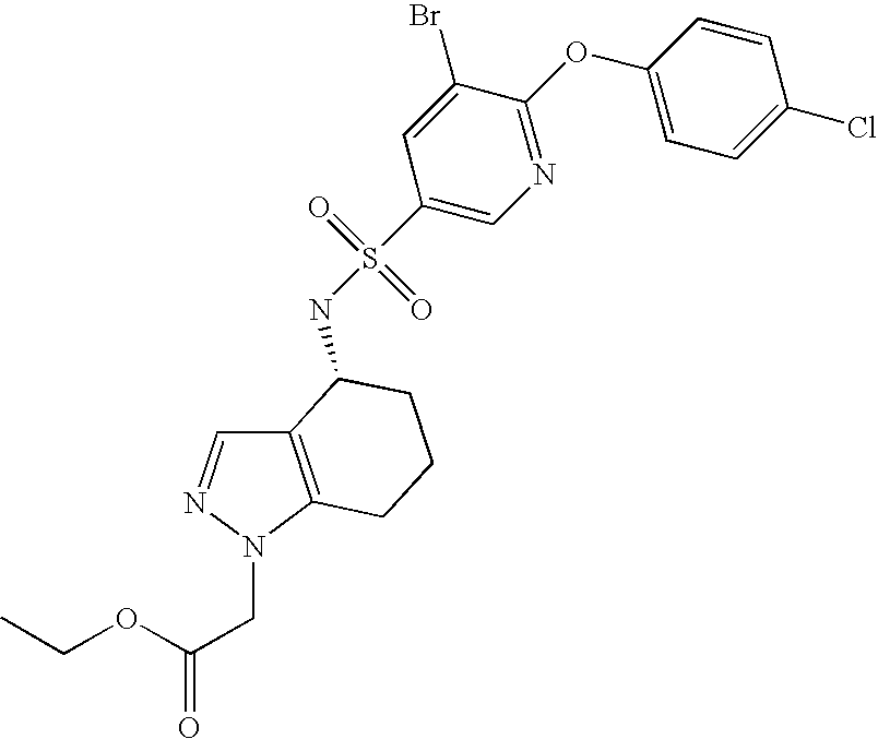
C12=C(N(CC(=O)OCC)N=C1)CCCC2NS(=O)(=O)C1=CN=C(OC2=CC=C(Cl)C=C2)C(Br)=C1
